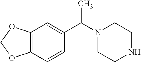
C1CNCCN1C(C1=CC2=C(OCO2)C=C1)C
